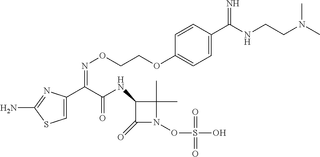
C1=C(C(C(NC2C(=O)N(OS(O)(=O)=O)C2(C)C)=O)=NOCCOC2=CC=C(C(NCCN(C)C)=N)C=C2)N=C(N)S1
